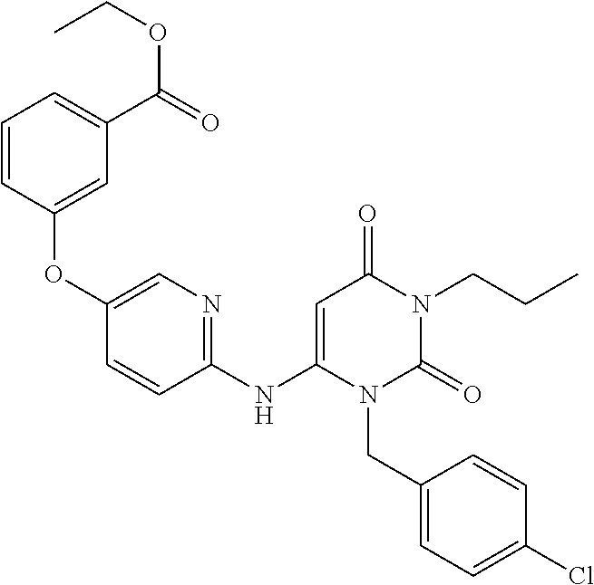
C1=CC(OC2=CN=C(NC3=CC(=O)N(CCC)C(=O)N3CC3=CC=C(Cl)C=C3)C=C2)=CC(C(=O)OCC)=C1
